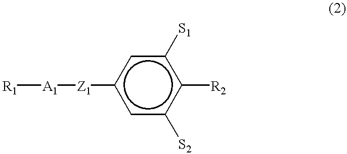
[R1][A1][Z1]c1cc([S2])c([R2])c([S1])c1
